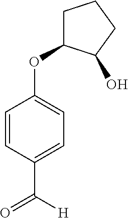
C1=CC(C([H])=O)=CC=C1OC1CCCC1O
